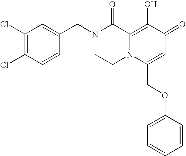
N1(CC2=CC(Cl)=C(Cl)C=C2)CCN2C(=C(O)C(=O)C=C2COC2=CC=CC=C2)C1=O
